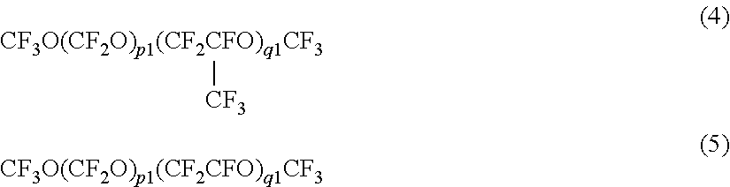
[CF3O(CF2O)p1(CF2CFO)q1CF3][CF3].[CF3O(CF2O)p1(CF2CFO)q1CF3]
